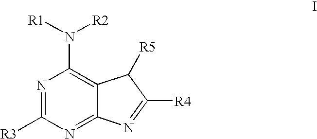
N1=C([R3])N=C2C(=C1N([R1])[R2])C([R5])C([R4])=N2
